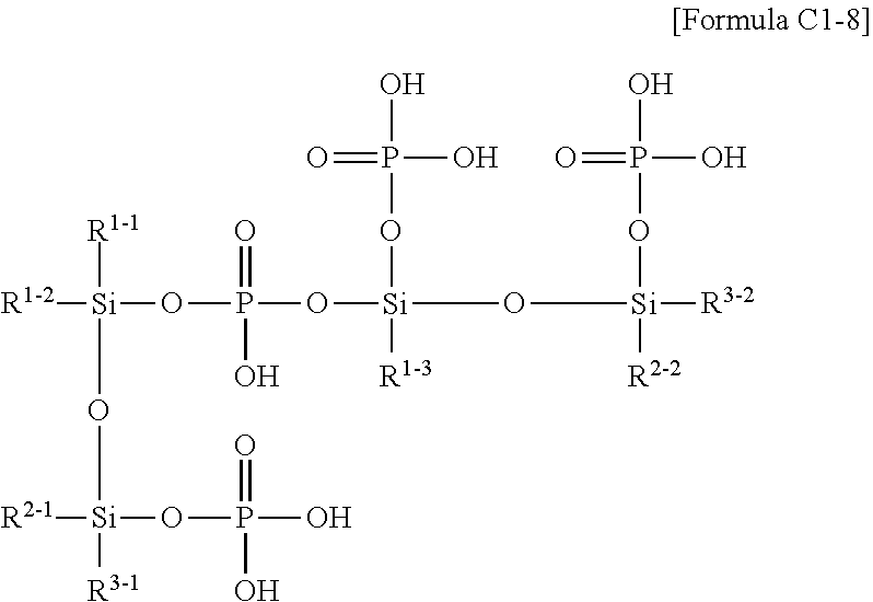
[R1-2][Si](OP(O[Si](O[Si]([R3-2])(OP(O)(O)=O)[R2-2])(OP(O)(O)=O)[R1-3])(=O)O)([R1-1])O[Si]([R3-1])(OP(O)(=O)O)[R2-1]
